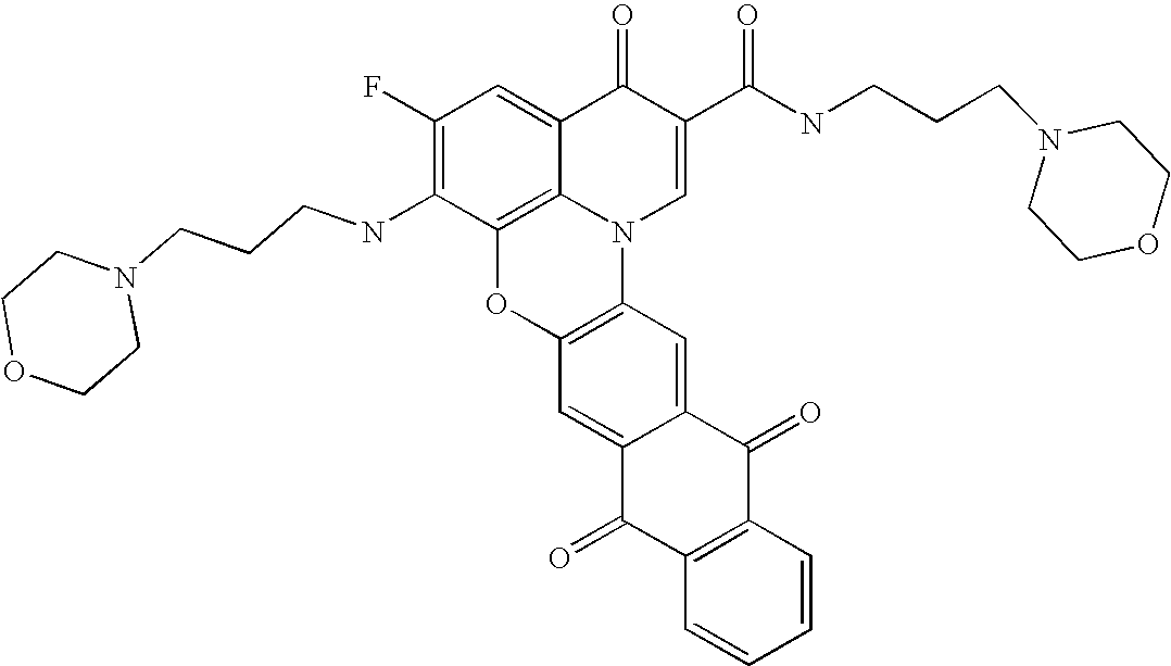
C1(F)=C(NCCCN2CCOCC2)C2=C3C(=C1)C(=O)C(C(NCCCN1CCOCC1)=O)=CN3C1=C(O2)C=C2C(=C1)C(=O)C1=C(C2=O)C=CC=C1
